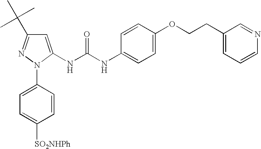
C1=C(NC(NC2=CC=C(OCCC3=CC=CN=C3)C=C2)=O)N(C2=CC=C([SO2NHPh])C=C2)N=C1C(C)(C)C
